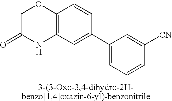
C12=C(C=C(C3=CC=CC([CN])=C3)C=C1)NC(=O)CO2
